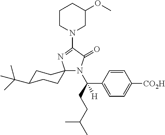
N1(C2=NC3(N(C(CCC(C)C)(C4=CC=C([CO2H])C=C4)[H])C2=O)CCC(C(C)(C)C)CC3)CC(OC)CCC1
